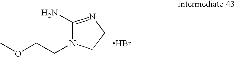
C1(N)=NCCN1CCOC.Br
